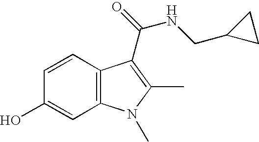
C1=CC2=C(C=C1O)N(C)C(C)=C2C(NCC1CC1)=O
